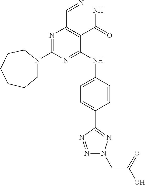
N1=C(N2CCCCCC2)N=C(NC2=CC=C(C3=NN(CC(=O)O)N=N3)C=C2)C(C(N)=O)=C1C=N
